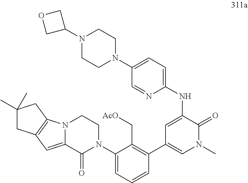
C1=C(NC2=CC=C(N3CCN(C4COC4)CC3)C=N2)C(=O)N(C)C=C1C1=C(C[AcO])C(N2CCN3C(=CC4=C3CC(C)(C)C4)C2=O)=CC=C1
